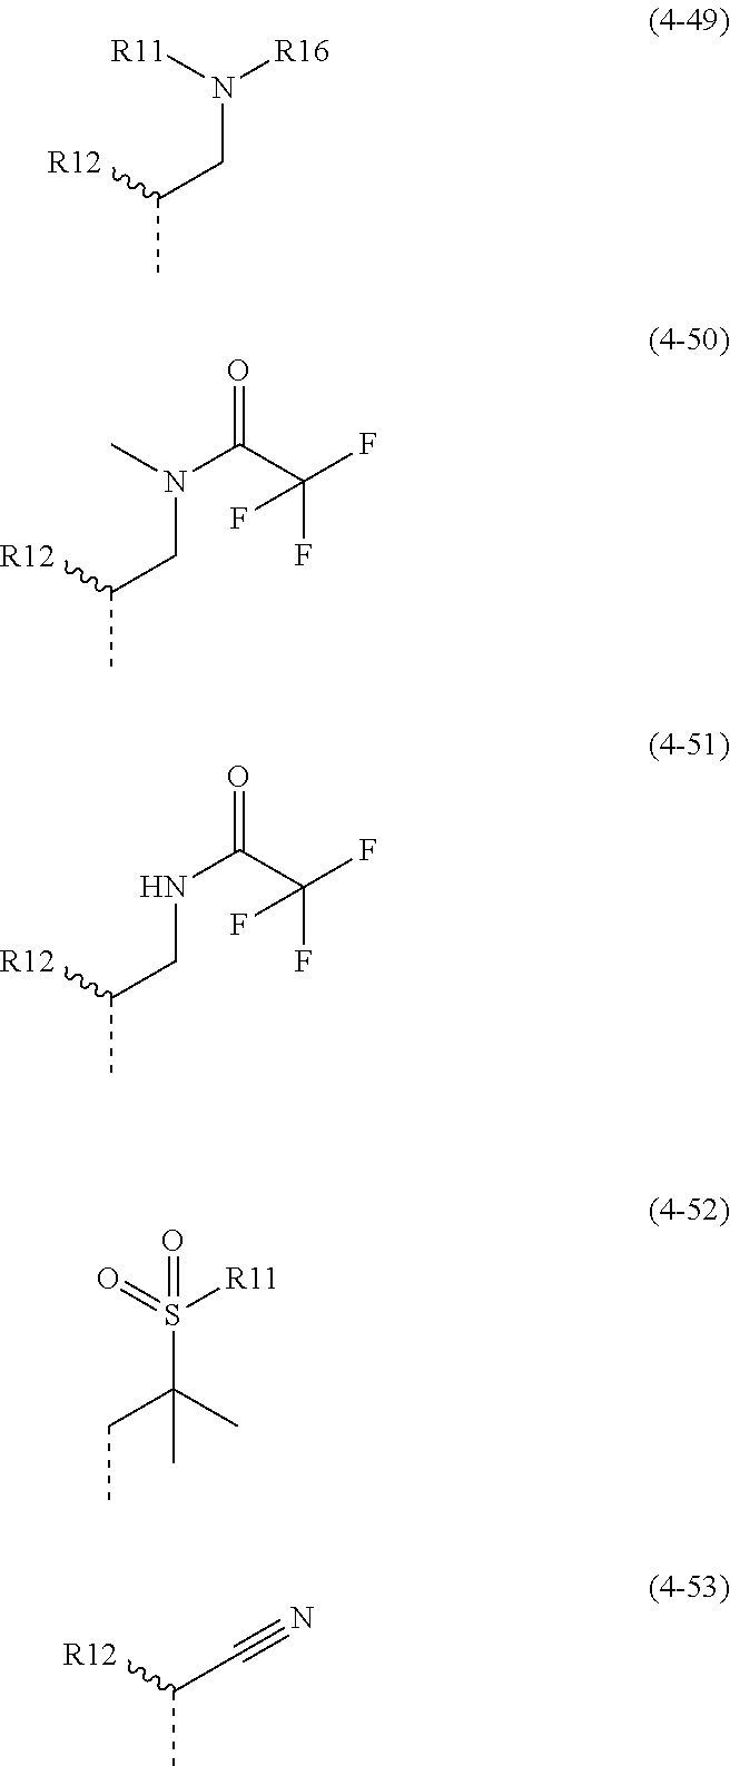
CC(CN([R16])[R11])[R12].CC(CN(C(C(F)(F)F)=O)C)[R12].CC(CNC(C(F)(F)F)=O)[R12].CCC(S(=O)([R11])=O)(C)C.CC(C#N)[R12]
